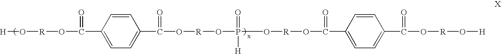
[H]O[R]OC(C1=CC=C(C(O[R]OP(O[R]OC(C2=CC=C(C(O[R]O[H])=O)C=C2)=O)(=O)[H])=O)C=C1)=O
